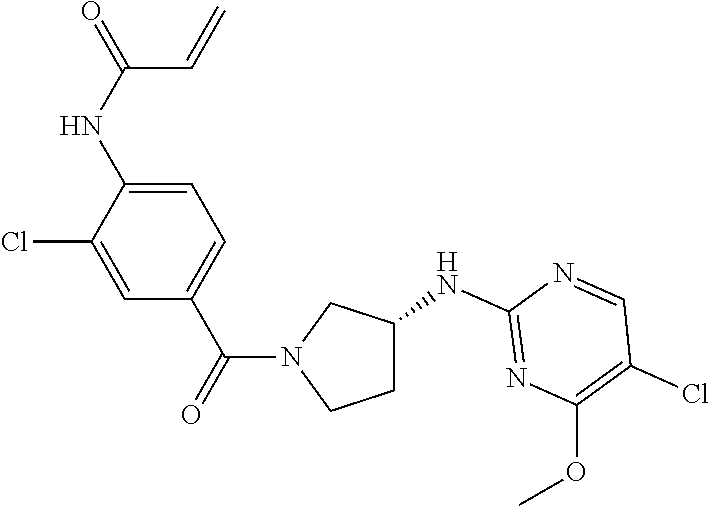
C1=C(Cl)C(NC(=O)C=C)=CC=C1C(=O)N1CCC(NC2=NC(OC)=C(Cl)C=N2)C1
